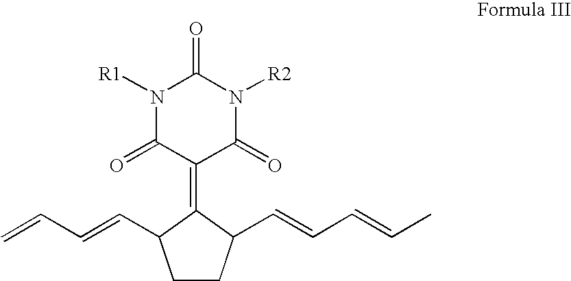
N1([R1])C(=O)C(=C2C(C=CC=C)CCC2C=CC=CC)C(=O)N([R2])C1=O
